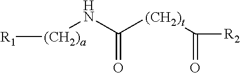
[R1][(CH2)a]NC([(CH2)t]C([R2])=O)=O
